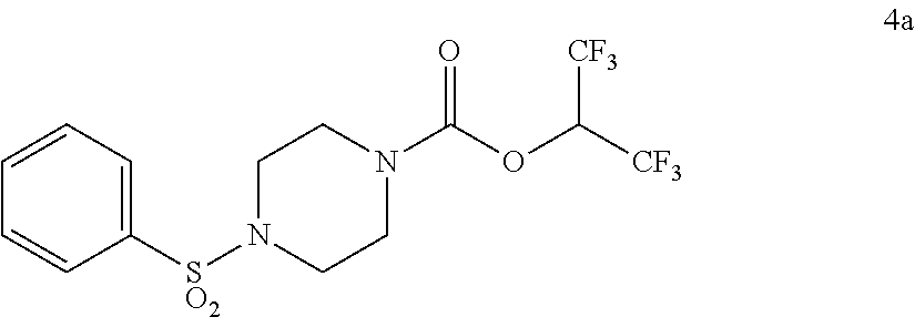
N1(C(OC([CF3])[CF3])=O)CCN([SO2]C2=CC=CC=C2)CC1
